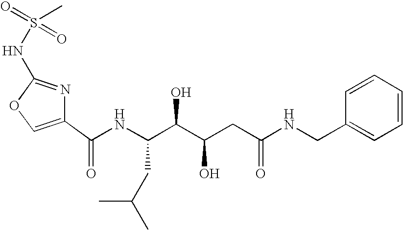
C1(C(NC(C(C(CC(NCC2=CC=CC=C2)=O)O)O)CC(C)C)=O)=COC(NS(=O)(=O)C)=N1
